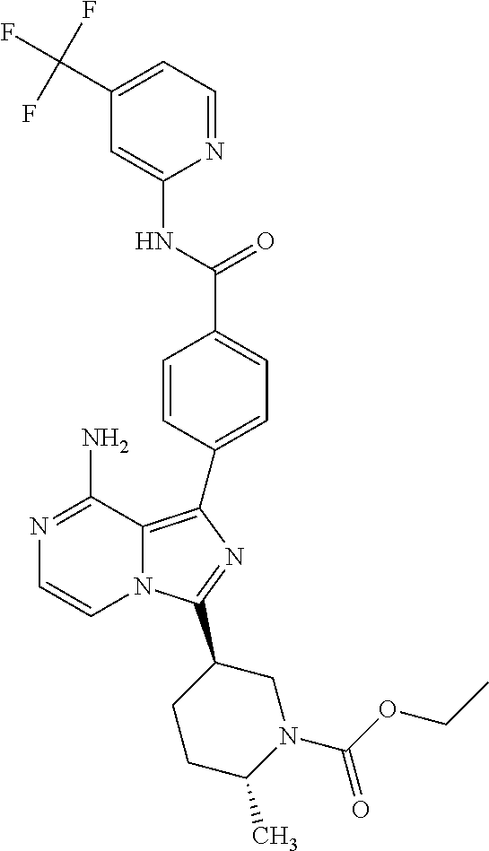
N1=C(N)C2=C(C3=CC=C(C(=O)NC4=CC(C(F)(F)F)=CC=N4)C=C3)N=C(C3CCC(C)N(C(=O)OCC)C3)N2C=C1
